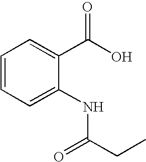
C1=CC=C(NC(CC)=O)C(C(O)=O)=C1
